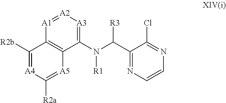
C1=CN=C(C(N([R1])C2=[A3][A2]=[A1]C3=C2[A5]=C([R2a])[A4]=C3[R2b])[R3])C(Cl)=N1
